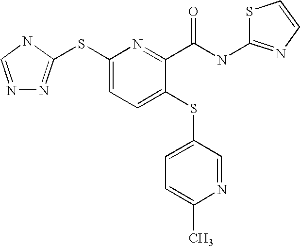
C1(SC2=NN=CN2)=CC=C(SC2=CC=C(C)N=C2)C(C(NC2=NC=CS2)=O)=N1
